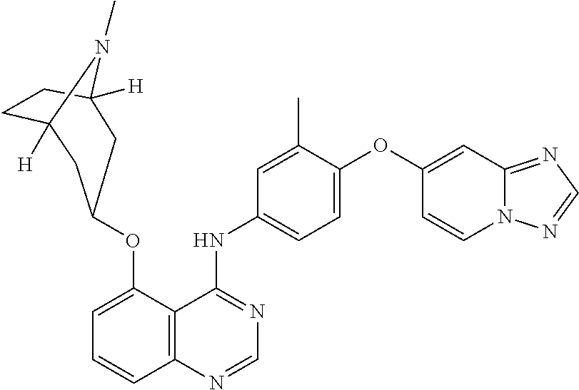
O(C1=CC=CC2=C1C(NC1=CC=C(OC3=CC4=NC=NN4C=C3)C(C)=C1)=NC=N2)C1CC2([H])CCC([H])(N2C)C1
